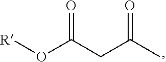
C(O[R])(CC(C)=O)=O
